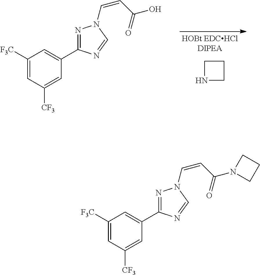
C1([F3C])=CC([CF3])=CC(C2=NN(C=CC(=O)N3CCC3)C=N2)=C1.C1([F3C])=CC([CF3])=CC(C2=NN(C=CC(=O)O)C=N2)=C1.C1NCC1
